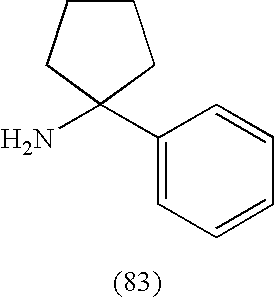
C1(C2(N)CCCC2)=CC=CC=C1
